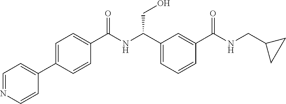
C1(C2=CC=NC=C2)=CC=C(C(NC(C2=CC=CC(C(NCC3CC3)=O)=C2)CO)=O)C=C1
